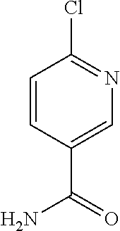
ClC1=NC=C(C(=O)N)C=C1
